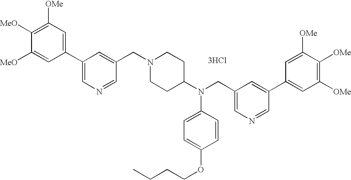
C1([OMe])=C([MeO])C([MeO])=CC(C2=CN=CC(CN3CCC(N(CC4=CN=CC(C5=CC([OMe])=C([OMe])C([OMe])=C5)=C4)C4=CC=C(OCCCC)C=C4)CC3)=C2)=C1.[3HCl]
